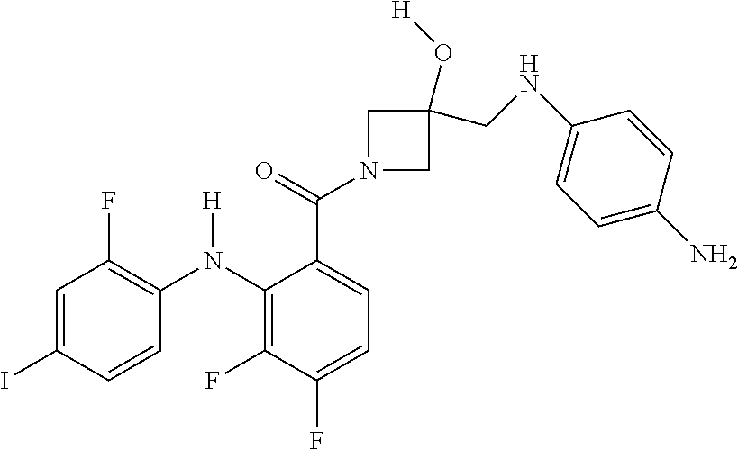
C1=C(I)C=CC(N(C2=C(F)C(F)=CC=C2C(=O)N2CC(CNC3=CC=C(N)C=C3)(O[H])C2)[H])=C1F
